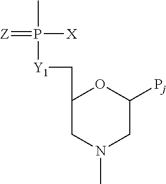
C1N(C)CC([Pj])OC1C[Y1]P(C)([X])=[Z]
